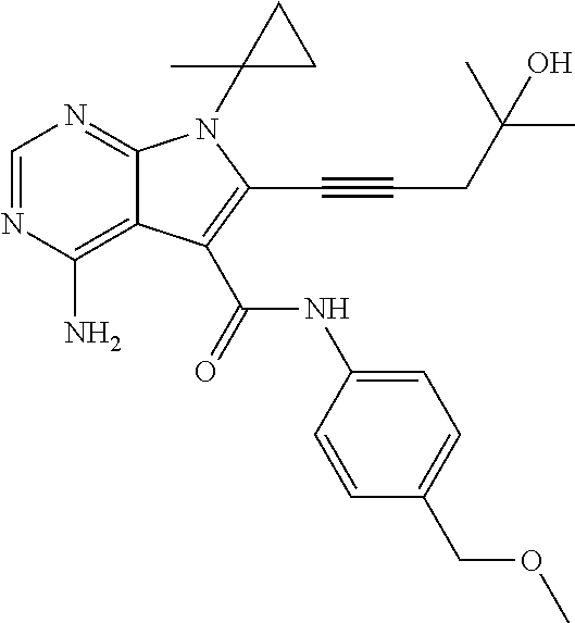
N1=CN=C2C(=C1N)C(C(NC1=CC=C(COC)C=C1)=O)=C(C#CCC(C)(C)O)N2C1(C)CC1
